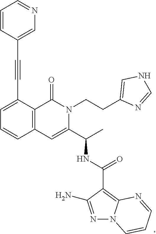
C1(C#CC2=CN=CC=C2)=CC=CC2=C1C(=O)N(CCC1=CNC=N1)C(C(C)NC(C1=C3N(N=C1N)C=CC=N3)=O)=C2
